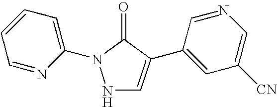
N1C=C(C2=CC([CN])=CN=C2)C(=O)N1C1=CC=CC=N1
